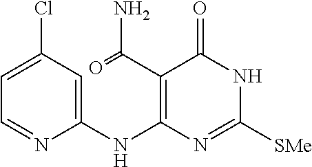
C1=C(Cl)C=C(NC2=C(C(=O)N)C(=O)NC([SMe])=N2)N=C1
